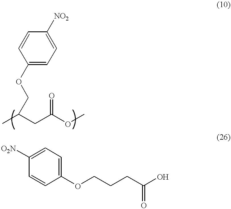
C1(OCC(C)CC(OC)=O)=CC=C([NO2])C=C1.C1([O2N])=CC=C(OCCCC(O)=O)C=C1
